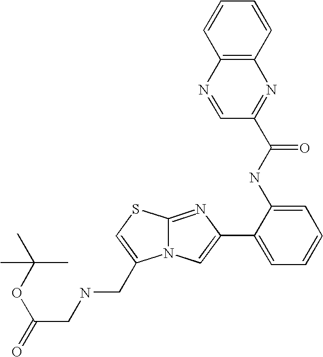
N12C(=NC(C3=CC=CC=C3NC(=O)C3=NC4=C(N=C3)C=CC=C4)=C1)SC=C2CNCC(OC(C)(C)C)=O
